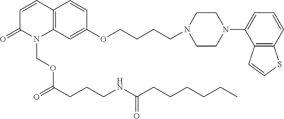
C1=CC2=C(N(COC(CCCNC(CCCCCC)=O)=O)C1=O)C=C(OCCCCN1CCN(C3=CC=CC4=C3C=CS4)CC1)C=C2
